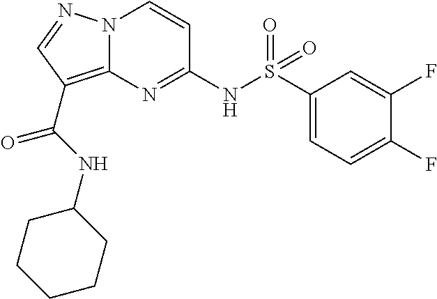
N(C1=NC2=C(C(=O)NC3CCCCC3)C=NN2C=C1)S(C1=CC=C(F)C(F)=C1)(=O)=O
